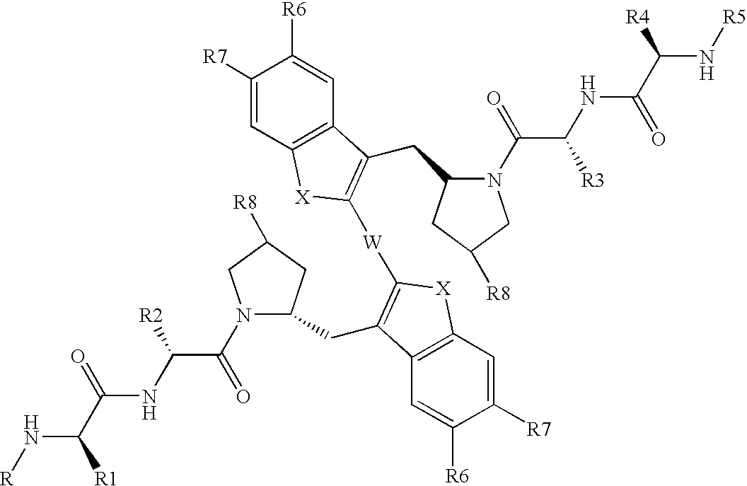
N1(C(=O)C(NC(=O)C(N[R])[R1])[R2])C(CC2=C([W]C3=C(CC4N(C(=O)C([R3])NC(=O)C([R4])N[R5])CC([R8])C4)C4=C(C=C([R7])C([R6])=C4)[X]3)[X]C3=C2C=C([R6])C([R7])=C3)CC([R8])C1
